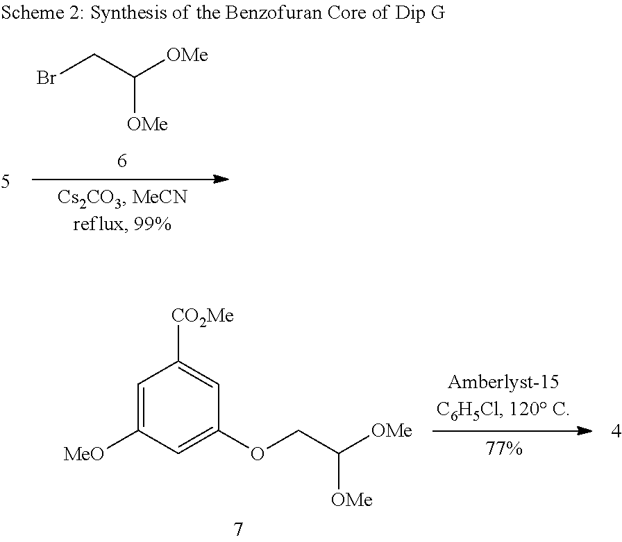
C1=C([MeO])C=C(OCC([OMe])[OMe])C=C1[CO2Me].BrCC([OMe])[OMe]
